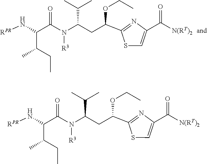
[RPR]NC(C(CC)C)C(N([R3])C(CC(C1=NC(C(=O)[N(RT)2])=CS1)OCC)C(C)C)=O.[RPR]NC(C(CC)C)C(N([R3])C(CC(C1=NC(C(=O)[N(RT)2])=CS1)OCC)C(C)C)=O
